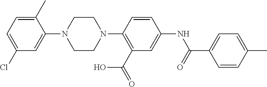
C1=C(C)C(N2CCN(C3=C(C(=O)O)C=C(NC(C4=CC=C(C)C=C4)=O)C=C3)CC2)=CC(Cl)=C1
